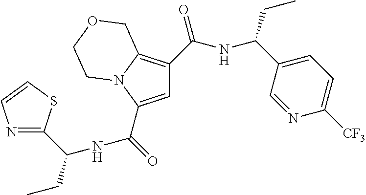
C1=C(C([NH]C(CC)C2=NC=CS2)=O)N2C(=C1C(=O)NC(C1=CC=C([CF3])N=C1)CC)COCC2
